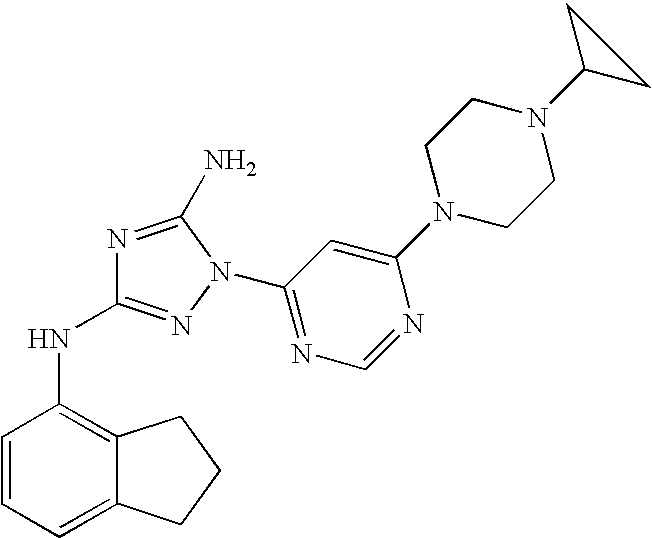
N1=C(N)N(C2=NC=NC(N3CCN(C4CC4)CC3)=C2)N=C1NC1=C2C(=CC=C1)CCC2
